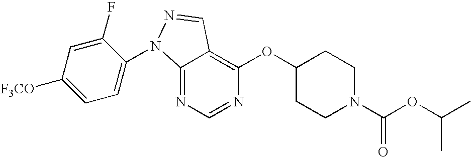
C12=NC=NC(OC3CCN(C(=O)OC(C)C)CC3)=C1C=NN2C1=CC=C([F3CO])C=C1F
